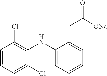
C1(NC2=CC=CC=C2CC([ONa])=O)=C(Cl)C=CC=C1Cl
